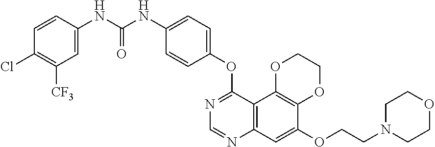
C12=C(OCCO1)C1=C(C=C2OCCN2CCOCC2)N=CN=C1OC1=CC=C(NC(NC2=CC([CF3])=C(Cl)C=C2)=O)C=C1
